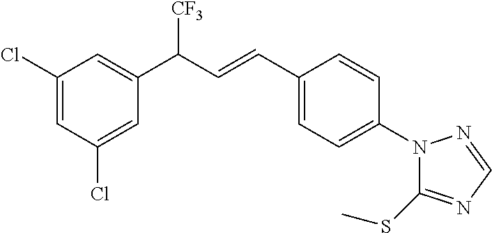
C1(Cl)=CC(Cl)=CC(C([CF3])C=CC2=CC=C(N3C(SC)=NC=N3)C=C2)=C1
